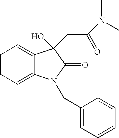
C1=CC=C2C(=C1)C(O)(CC(N(C)C)=O)C(=O)N2CC1=CC=CC=C1
